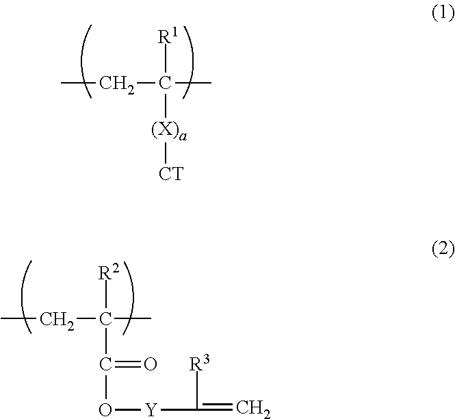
CCC([R1])(C)[(X)a][CT].CCC([R2])(C)C(=O)O[Y]C([R3])=C
